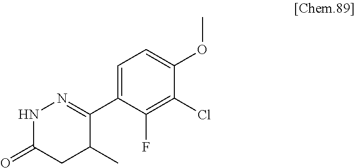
C1(C2=NNC(=O)CC2C)=CC=C(OC)C(Cl)=C1F
